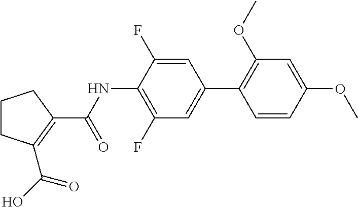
C1CCC(C(NC2=C(F)C=C(C3=C(OC)C=C(OC)C=C3)C=C2F)=O)=C1C(O)=O
